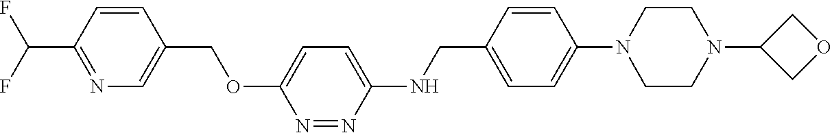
C1=CC(C(F)F)=NC=C1COC1=CC=C(NCC2=CC=C(N3CCN(C4COC4)CC3)C=C2)N=N1
